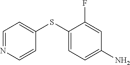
C1=NC=CC(SC2=CC=C(N)C=C2F)=C1
